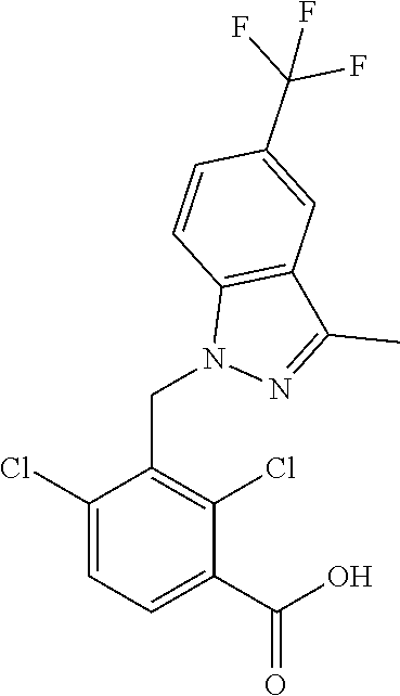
C1(CN2N=C(C)C3=C2C=CC(C(F)(F)F)=C3)=C(Cl)C(C(O)=O)=CC=C1Cl
